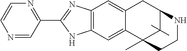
C12=C(C=C3C(=C1)CC1NCCC3(C)C1(C)C)NC(C1=NC=CN=C1)=N2
